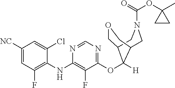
C1([NC])=CC(F)=C(NC2=C(F)C(OC3([H])C4COCC3CN(C(=O)OC3(C)CC3)C4)=NC=N2)C(Cl)=C1
